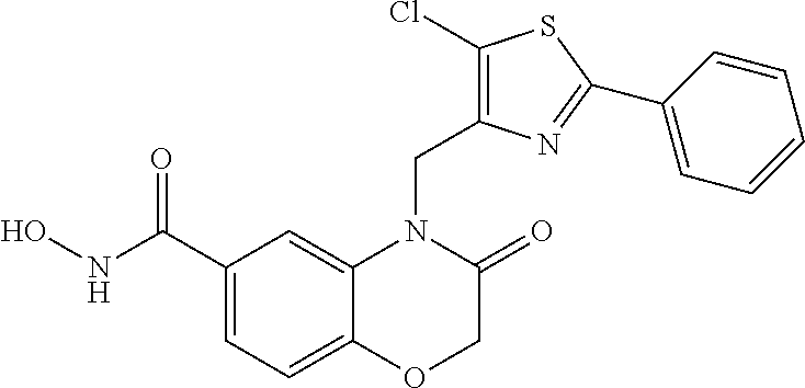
C1(C(NO)=O)=CC=C2C(=C1)N(CC1=C(Cl)SC(C3=CC=CC=C3)=N1)C(=O)CO2
